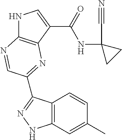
N1C2=C(C(C(=O)NC3(C#N)CC3)=C1)N=C(C1=NNC3=C1C=CC(C)=C3)C=N2
